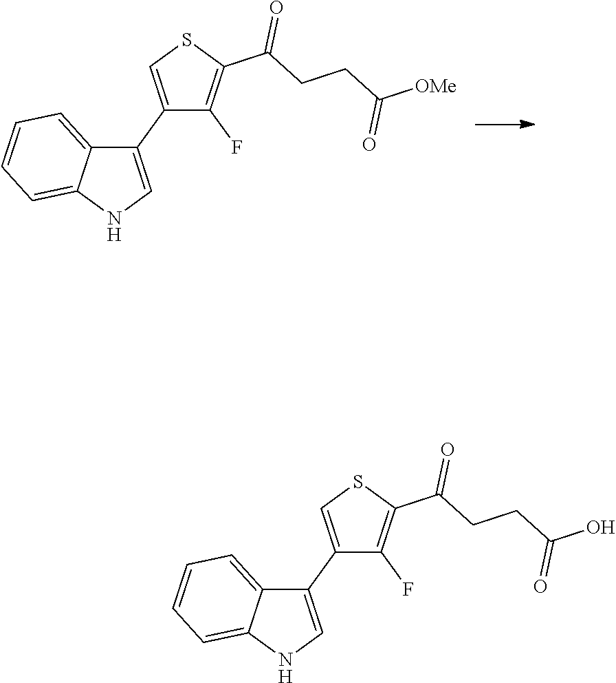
N1C=C(C2=CSC(C(CCC([OMe])=O)=O)=C2F)C2=CC=CC=C12.N1C=C(C2=CSC(C(CCC(O)=O)=O)=C2F)C2=CC=CC=C12
